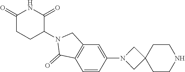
C1(=O)CCC(N2C(=O)C3=C(C2)C=C(N2CC4(C2)CCNCC4)C=C3)C(=O)N1
